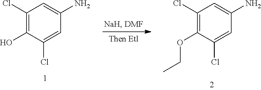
C1(Cl)=C(O)C(Cl)=CC(N)=C1.C1(Cl)=C(OCC)C(Cl)=CC(N)=C1
